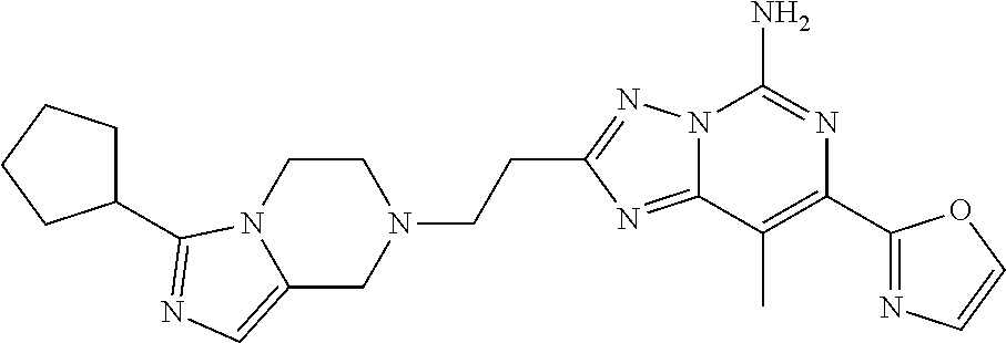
C12=NC(CCN3CCN4C(=CN=C4C4CCCC4)C3)=NN1C(N)=NC(C1=NC=CO1)=C2C
